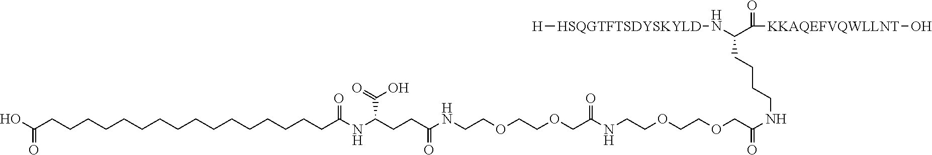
C(CCCCCCCCCCCCCCCCC(NC(CCC(NCCOCCOCC(NCCOCCOCC(NCCCCC(N[HSQGTFTSDYSKYLD][H])C(=O)[KKAQEFVQWLLNT]O)=O)=O)=O)C(O)=O)=O)(O)=O
